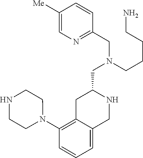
C1([Me])=CN=C(CN(CCCCN)CC2CC3=C(N4CCNCC4)C=CC=C3CN2)C=C1
